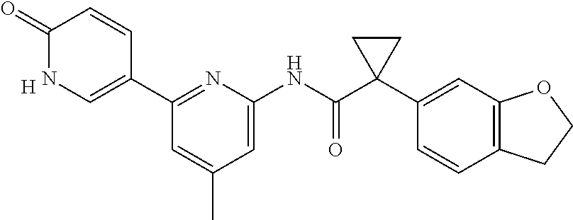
C1(=O)NC=C(C2=NC(NC(C3(C4=CC5=C(C=C4)CCO5)CC3)=O)=CC(C)=C2)C=C1.[H]
